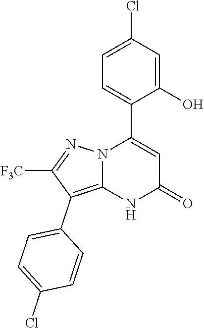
C1(O)=CC(Cl)=CC=C1C1=CC(=O)NC2=C(C3=CC=C(Cl)C=C3)C([F3C])=NN12
